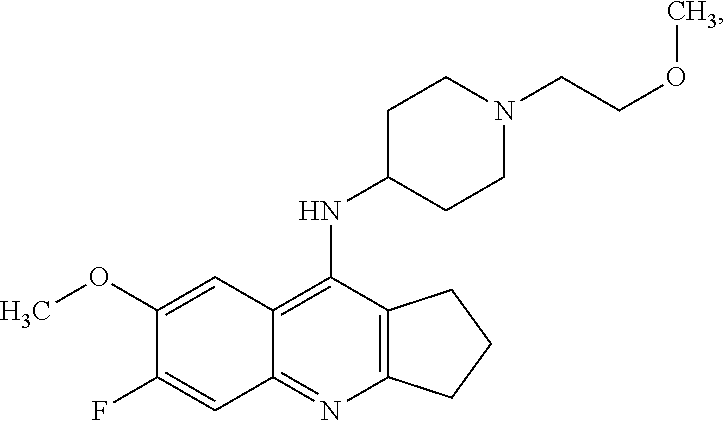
C12=C(N=C3C(=C1NC1CCN(CCOC)CC1)C=C(OC)C(F)=C3)CCC2
